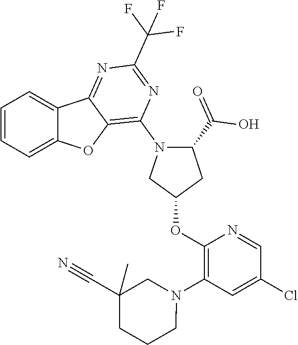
C1=CC=C2C(=C1)C1=NC(C(F)(F)F)=NC(N3C(C(=O)O)CC(OC4=C(N5CC(C#N)(C)CCC5)C=C(Cl)C=N4)C3)=C1O2
